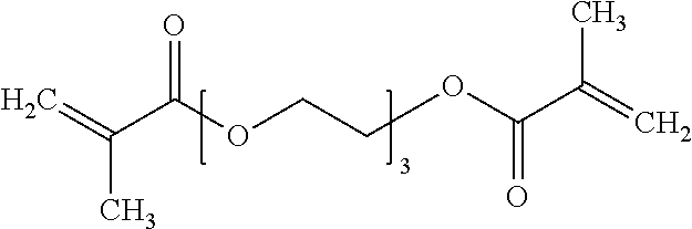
C(COC(C(=C)C)=O)OC(C(=C)C)=O
